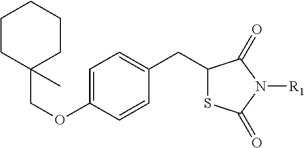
C1(OCC2(C)CCCCC2)=CC=C(CC2SC(=O)N([R1])C2=O)C=C1
